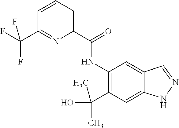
N(C1=C(C(C)(O)C)C=C2C(=C1)C=NN2)C(C1=CC=CC(C(F)(F)F)=N1)=O
